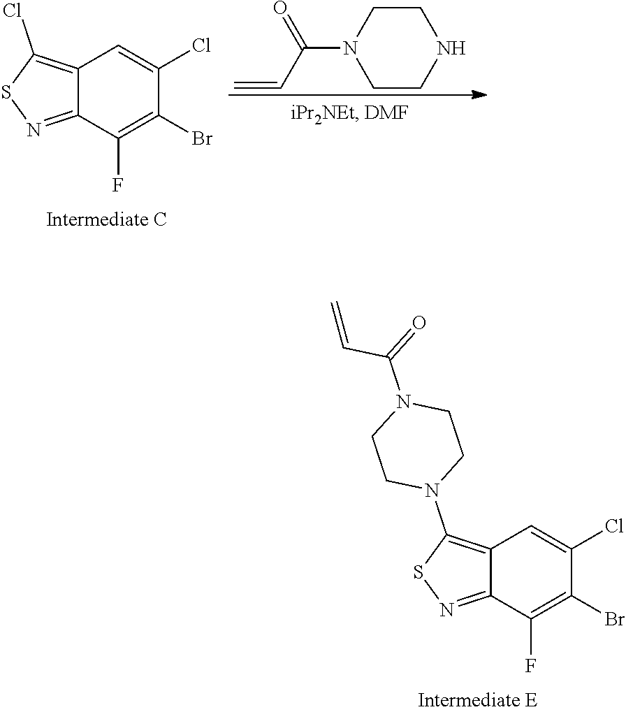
C12=C(N3CCN(C(=O)C=C)CC3)SN=C1C(F)=C(Br)C(Cl)=C2.C12=C(Cl)SN=C1C(F)=C(Br)C(Cl)=C2.C1CN(C(C=C)=O)CCN1
